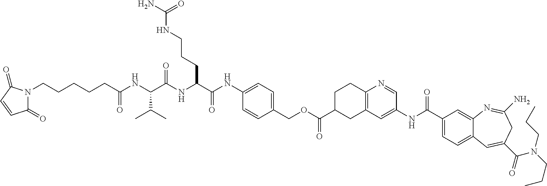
C1(=O)N(CCCCCC(NC(C(NC(C(NC2=CC=C(COC(C3CC4=C(CC3)N=CC(NC(C3=CC=C5C(=C3)N=C(N)CC(C(=O)N(CCC)CCC)=C5)=O)=C4)=O)C=C2)=O)CCCNC(N)=O)=O)C(C)C)=O)C(=O)C=C1
